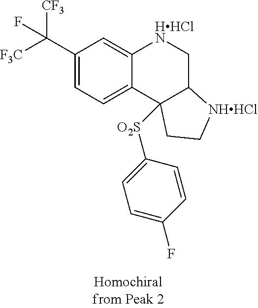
C1(C([F3C])([CF3])F)=CC=C2C(=C1)[HHClN]CC1C2([O2S]C2=CC=C(F)C=C2)CC[NHHCl]1
